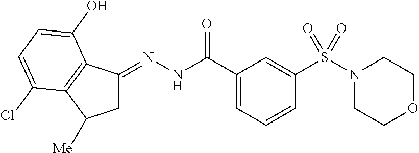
C1C(=NNC(C2=CC=CC(S(N3CCOCC3)(=O)=O)=C2)=O)C2=C(C1[Me])C(Cl)=CC=C2O
